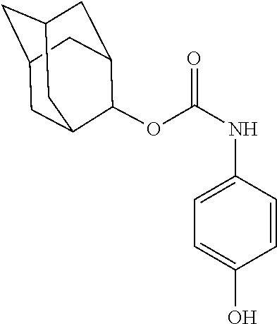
C1C2CC3CC(C(OC(NC4=CC=C(O)C=C4)=O)C1C3)C2
